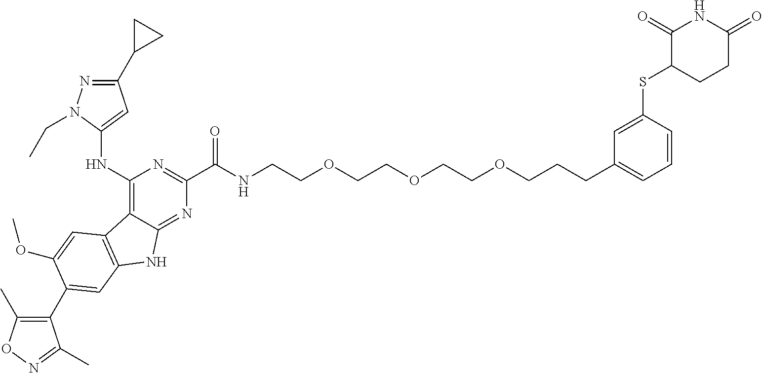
C1(C(NCCOCCOCCOCCCC2=CC=CC(SC3CCC(=O)NC3=O)=C2)=O)=NC(NC2=CC(C3CC3)=NN2CC)=C2C(=N1)NC1=C2C=C(OC)C(C2=C(C)ON=C2C)=C1
